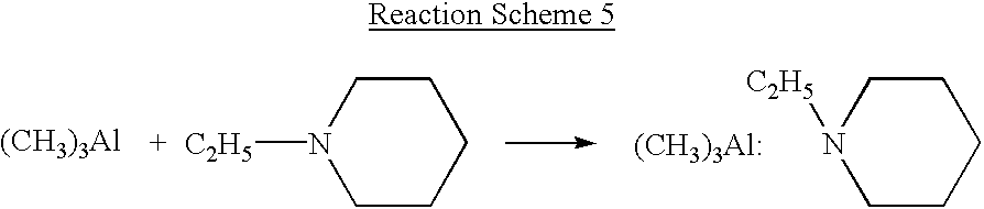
[(CH3)3Al].N1([C2H5])CCCCC1.N1([C2H5])CCCCC1.[(CH3)3Al:]
